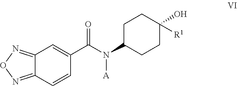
C12=NON=C1C=CC(C(N(C1CCC(O)([R1])CC1)[A])=O)=C2
